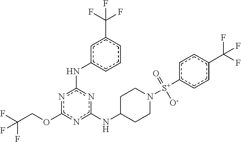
n1c(OCC(F)(F)F)nc(NC2CCN([S+](c3ccc(C(F)(F)F)cc3)(=O)[O-])CC2)nc1Nc1cccc(C(F)(F)F)c1
